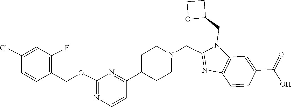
C1(C2CCN(CC3=NC4=C(N3CC3CCO3)C=C(C(=O)O)C=C4)CC2)=NC(OCC2=C(F)C=C(Cl)C=C2)=NC=C1
